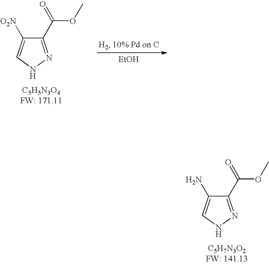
C1(C(=O)OC)=NNC=C1N.C1(C(=O)OC)=NNC=C1[O2N].[EtOH]
